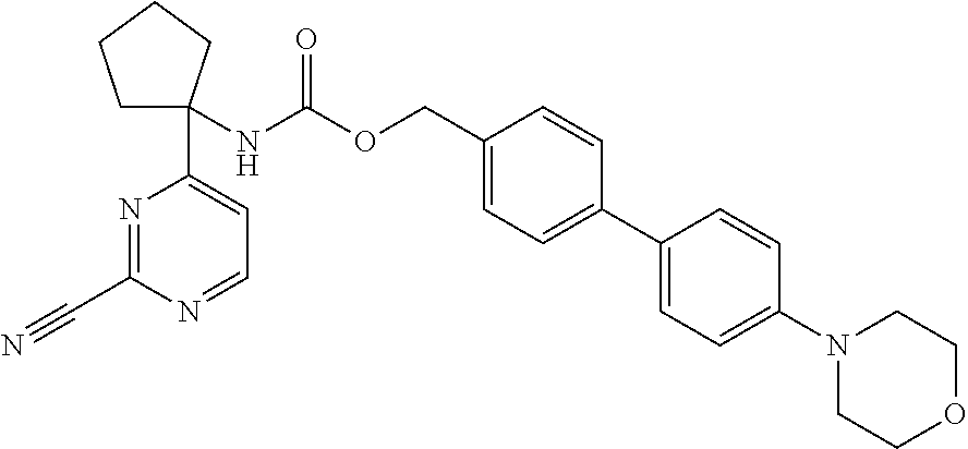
C1C(NC(=O)OCC2=CC=C(C3=CC=C(N4CCOCC4)C=C3)C=C2)(C2=CC=NC(C#N)=N2)CCC1
